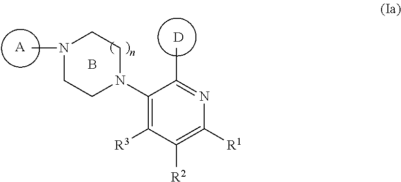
[A].C1CN(C2=C([R3])C([R2])=C([R1])N=C2C)CCN1C.B.[D]
